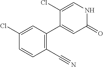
C1(C#N)=C(C2=CC(=O)NC=C2Cl)C=C(Cl)C=C1
